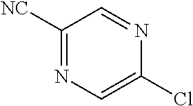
C1([NC])=NC=C(Cl)N=C1
